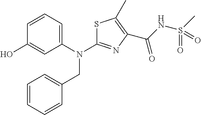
C1=CC=C(N(C2=NC(C(NS(C)(=O)=O)=O)=C(C)S2)CC2=CC=CC=C2)C=C1O
